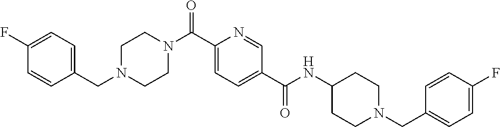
C1CN(C(C2=CC=C(C(=O)NC3CCN(CC4=CC=C(F)C=C4)CC3)C=N2)=O)CCN1CC1=CC=C(F)C=C1
